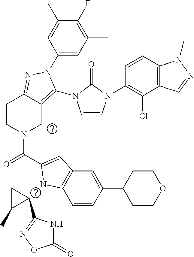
C1(C2=NOC(=O)N2)CC1C.C1(N2C(N3C=CN(C4=C(Cl)C5=C(C=C4)N(C)N=C5)C3=O)=C3CN(C(=O)C4=CC5=C(C=CC(C6CCOCC6)=C5)N4)CCC3=N2)=CC(C)=C(F)C(C)=C1
